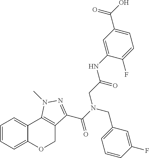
C1=CC=C2C(=C1)C1=C(CO2)C(C(N(CC2=CC=CC(F)=C2)CC(=O)NC2=CC(C(O)=O)=CC=C2F)=O)=NN1C
